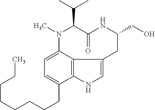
C(CCCCCC1=CC=C2C3=C1NC=C3CC(CO)NC(=O)C(C(C)C)N2C)CC
